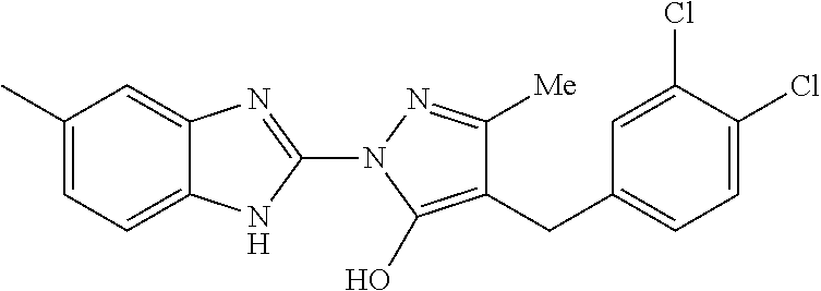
C1(C)=CC=C2C(=C1)N=C(N1C(O)=C(CC3=CC=C(Cl)C(Cl)=C3)C([Me])=N1)N2
